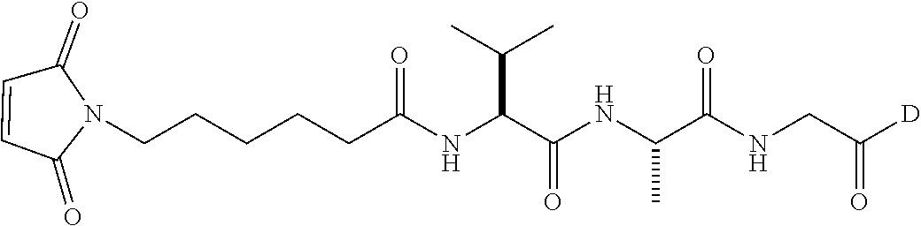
C1=CC(=O)N(CCCCCC(NC(C(NC(C(NCC([D])=O)=O)C)=O)C(C)C)=O)C1=O
